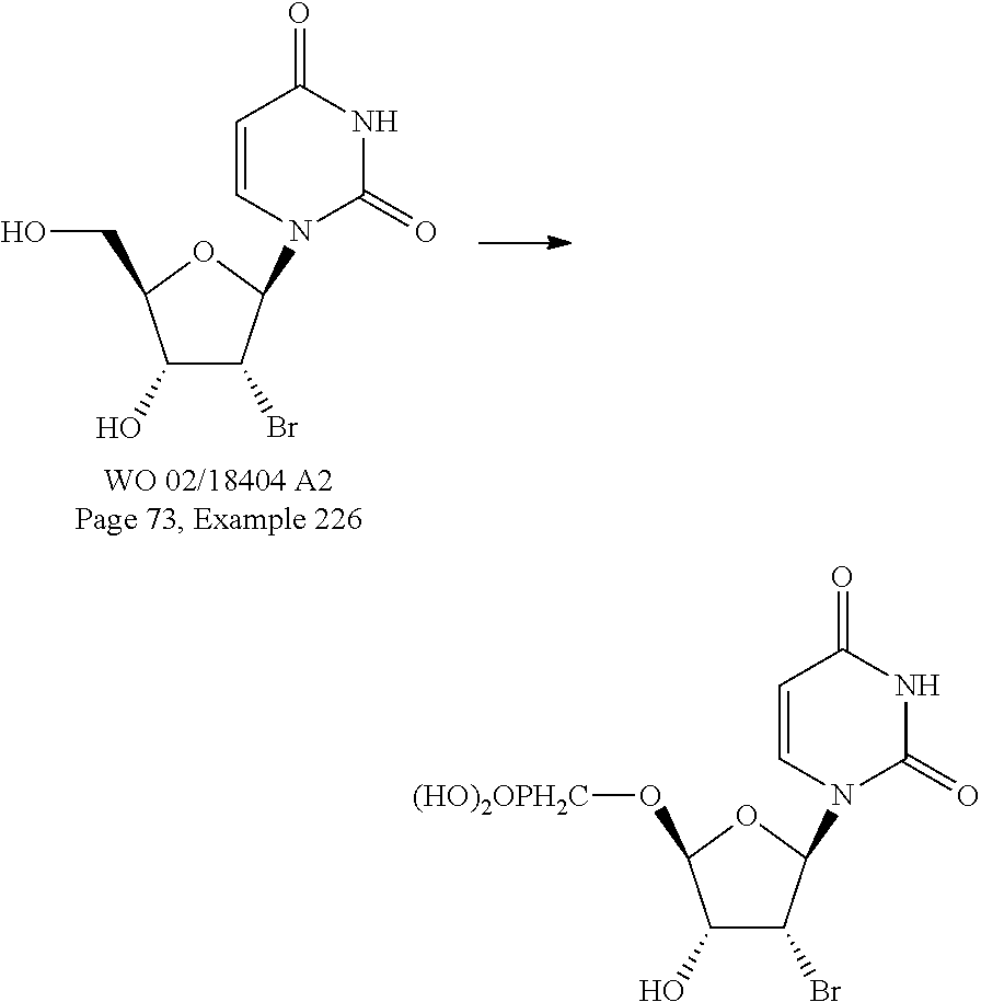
C1(O)C(Br)C(N2C=CC(=O)NC2=O)OC1O[(HO)2OPH2C].C1(O)C(Br)C(N2C=CC(=O)NC2=O)OC1CO
